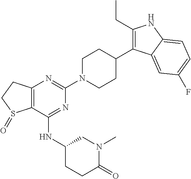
C12=C(C(NC3CCC(=O)N(C)C3)=NC(N3CCC(C4=C(CC)NC5=CC=C(F)C=C45)CC3)=N1)S(=O)CC2
